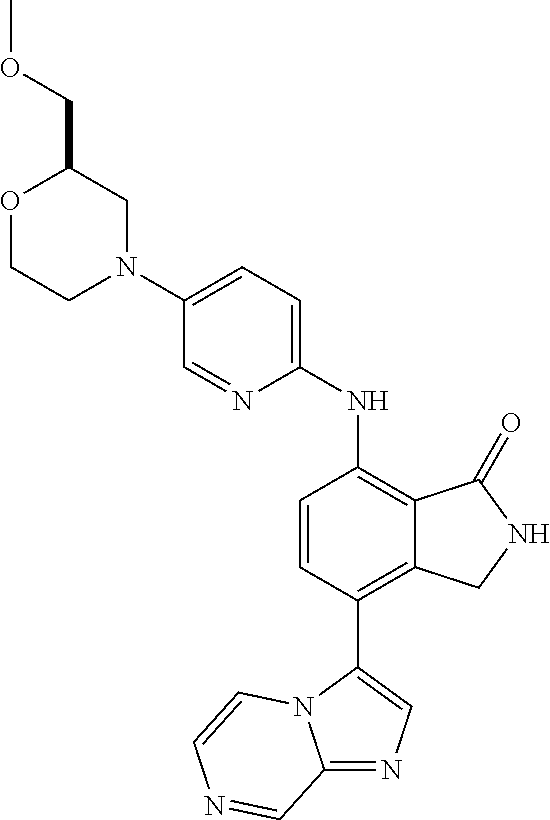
C12=NC=C(C3=C4C(=C(NC5=CC=C(N6CC(COC)OCC6)C=N5)C=C3)C(=O)NC4)N1C=CN=C2
